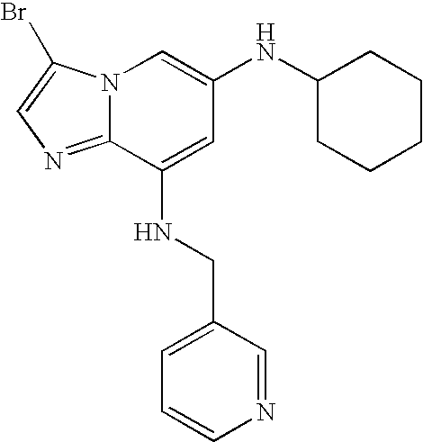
N12C(=NC=C1Br)C(NCC1=CC=CN=C1)=CC(NC1CCCCC1)=C2
